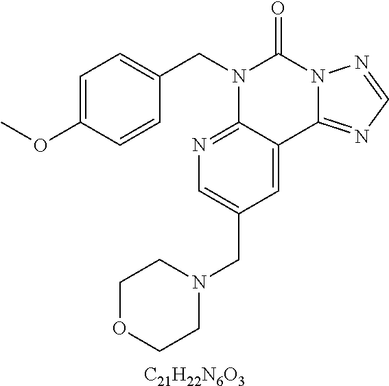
[C21H22N6O3].C1=C(OC)C=CC(CN2C3=NC=C(CN4CCOCC4)C=C3C3=NC=NN3C2=O)=C1
